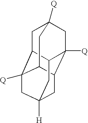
C1C2C3([Q])C4C5C([Q])(CC1([Q])C4)C2CC([H])(C3)C5
